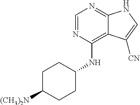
C1=NC(NC2CCC([(CH3)2N])CC2)=C2C(=N1)NC=C2[CN]
